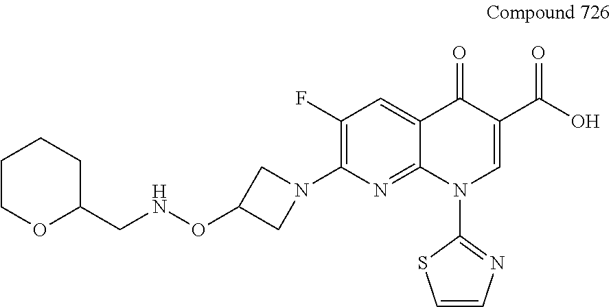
C1(ONCC2CCCCO2)CN(C2=C(F)C=C3C(=N2)N(C2=NC=CS2)C=C(C(O)=O)C3=O)C1
